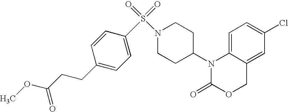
C1=C2C(=CC(Cl)=C1)COC(=O)N2C1CCN(S(=O)(=O)C2=CC=C(CCC(OC)=O)C=C2)CC1
